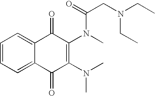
C1=CC=C2C(=C1)C(=O)C(N(C)C(=O)CN(CC)CC)=C(N(C)C)C2=O
